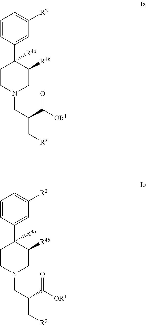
C1=CC(C2([R4a])CCN(CC(C[R3])C([OR1])=O)CC2[R4b])=CC([R2])=C1.C1=CC(C2([R4a])CCN(CC(C[R3])C([OR1])=O)CC2[R4b])=CC([R2])=C1
